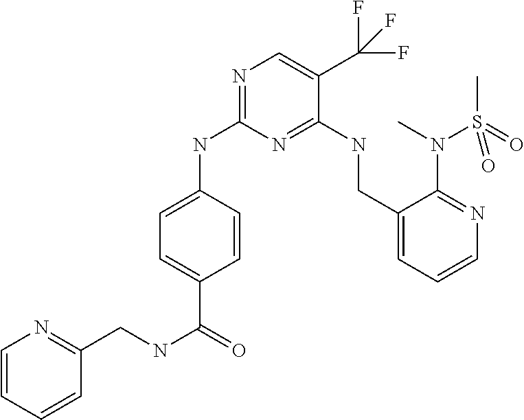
N1=C(NC2=CC=C(C(=O)NCC3=NC=CC=C3)C=C2)N=C(NCC2=CC=CN=C2N(C)S(C)(=O)=O)C(C(F)(F)F)=C1
